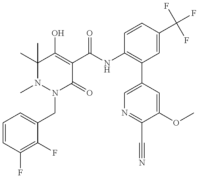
N1(C)N(CC2=CC=CC(F)=C2F)C(=O)C(C(NC2=C(C3=CN=C(C#N)C(OC)=C3)C=C(C(F)(F)F)C=C2)=O)=C(O)C1(C)C
